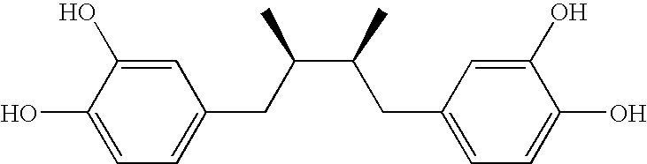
C1(O)=CC=C(CC(C(CC2=CC=C(O)C(O)=C2)C)C)C=C1O
